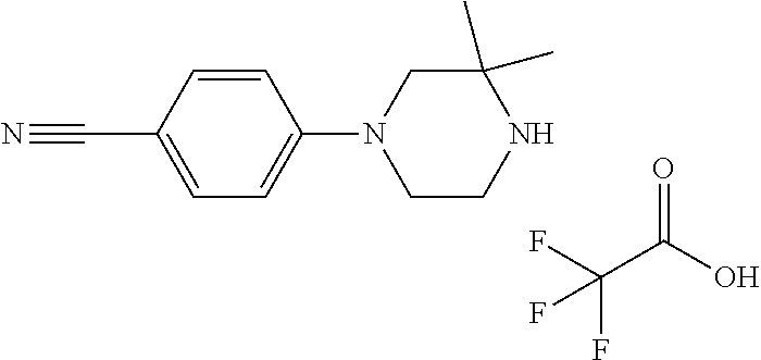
C1=CC(C#N)=CC=C1N1CC(C)(C)NCC1.FC(C(O)=O)(F)F
